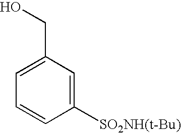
C1([SO2NH(t-Bu)])=CC(CO)=CC=C1
